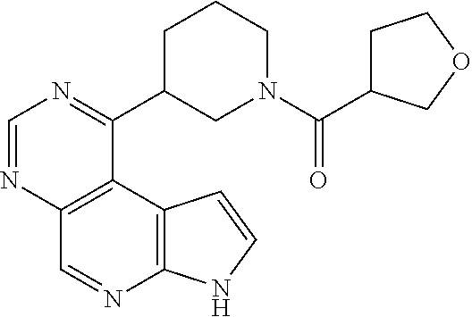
C1=NC2=C(C(C3CN(C(=O)C4CCOC4)CCC3)=N1)C1=C(N=C2)NC=C1
